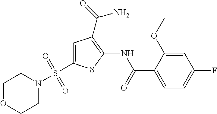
C1=C(OC)C(C(=O)NC2=C(C(=O)N)C=C(S(N3CCOCC3)(=O)=O)S2)=CC=C1F
